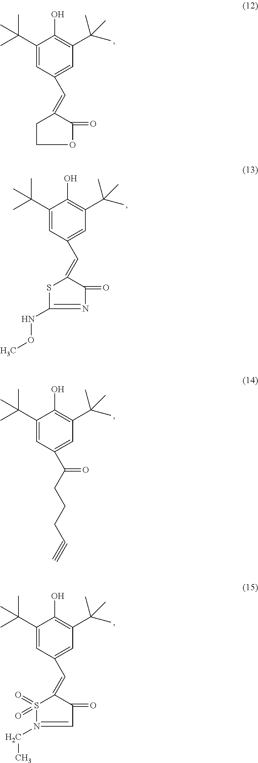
C1(C(C)(C)C)=CC(C=C2CCOC2=O)=CC(C(C)(C)C)=C1O.C1(C(C)(C)C)=CC(C=C2SC(NOC)=NC2=O)=CC(C(C)(C)C)=C1O.C1(C(C)(C)C)=CC(C(CCCC#C)=O)=CC(C(C)(C)C)=C1O.C1(C(C)(C)C)=CC(C=C2S(=O)(=O)N(CC)=CC2=O)=CC(C(C)(C)C)=C1O
